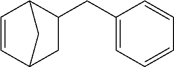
C1=CC2CC(CC3=CC=CC=C3)C1C2
